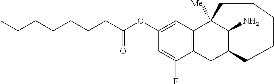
CCCCCCCC(OC1=CC2=C(CC3C(N)C2([Me])CCCCC3)C(F)=C1)=O
